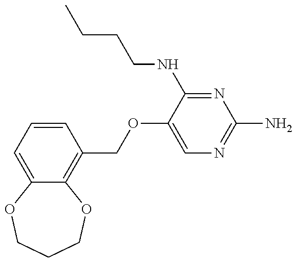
C1(COC2=CN=C(N)N=C2NCCCC)=C2C(=CC=C1)OCCCO2
